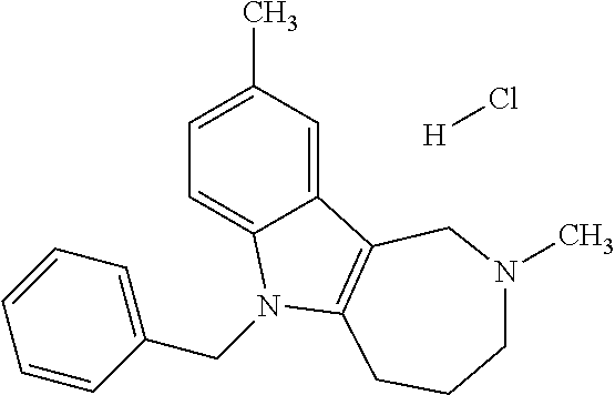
C1=C(C)C=C2C(=C1)N(CC1=CC=CC=C1)C1=C2CN(C)CCC1.[H]Cl
